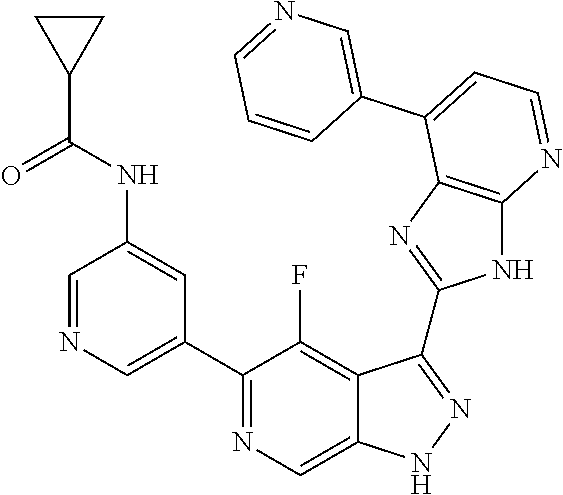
C1=NC=C(C2=NC=C3C(=C2F)C(C2=NC4=C(N2)N=CC=C4C2=CN=CC=C2)=NN3)C=C1NC(C1CC1)=O
